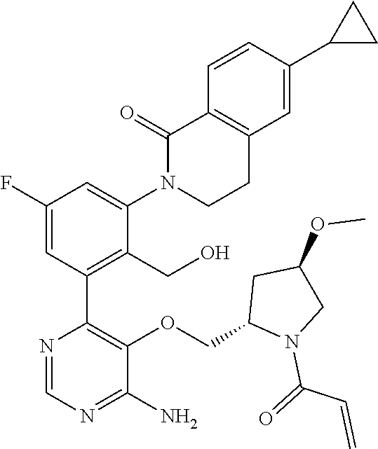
N1=CN=C(N)C(OCC2N(C(=O)C=C)CC(OC)C2)=C1C1=C(CO)C(N2C(=O)C3=C(C=C(C4CC4)C=C3)CC2)=CC(F)=C1
